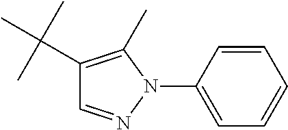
C1=C(N2C(C)=C(C(C)(C)C)C=N2)C=CC=C1
